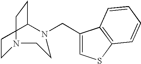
C1CN(CC2=CSC3=C2C=CC=C3)CCN(CC)C1
